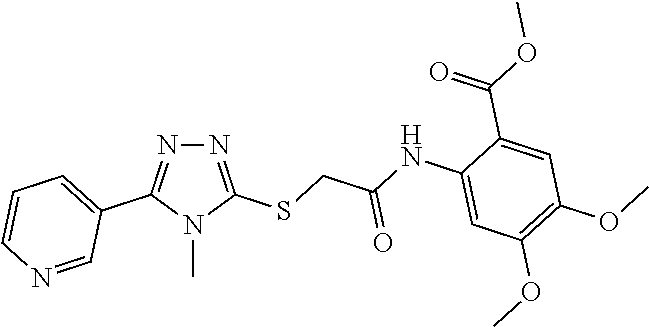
N1=C(SCC(NC2=CC(OC)=C(OC)C=C2C(OC)=O)=O)N(C)C(C2=CC=CN=C2)=N1
